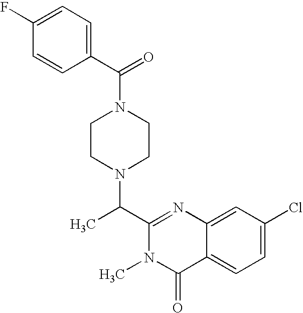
C1(C(N2CCN(C(C3=CC=C(F)C=C3)=O)CC2)C)=NC2=CC(Cl)=CC=C2C(=O)N1C
